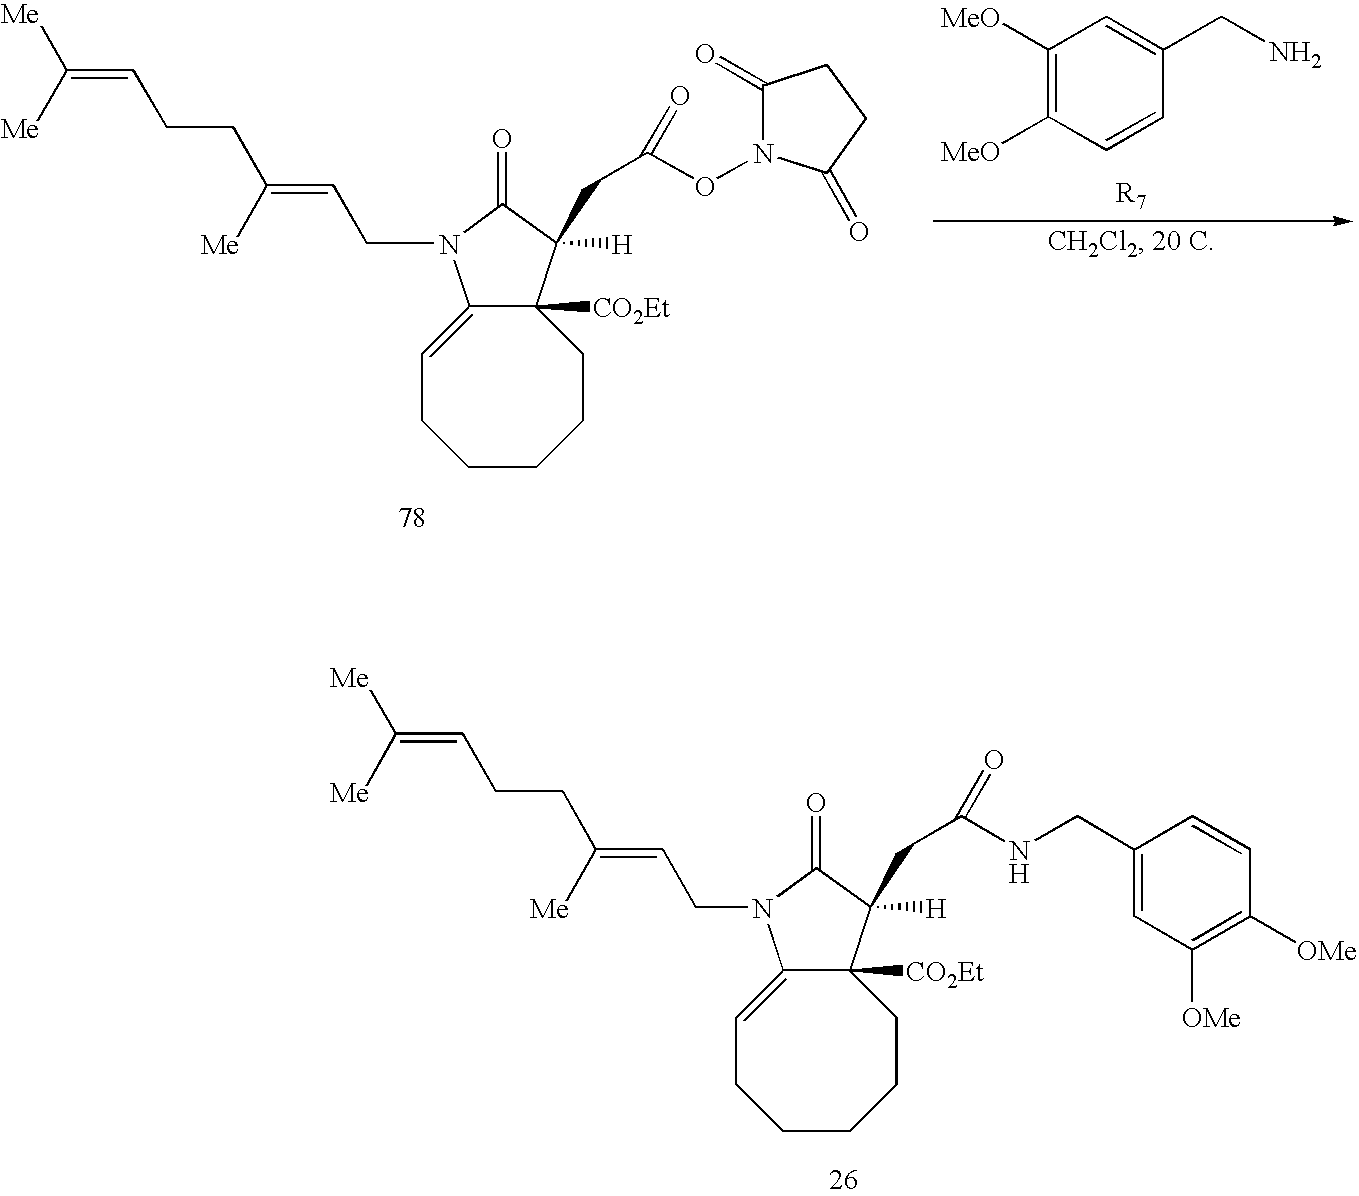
C12([CO2Et])C(=CCCCCC1)N(CC=C(CCC=C([Me])[Me])[Me])C(=O)C2(CC(ON1C(=O)CCC1=O)=O)[H].C1([MeO])=C([MeO])C=CC(CN)=C1.C12([CO2Et])C(=CCCCCC1)N(CC=C(CCC=C([Me])[Me])[Me])C(=O)C2([H])CC(NCC1=CC([OMe])=C([OMe])C=C1)=O
